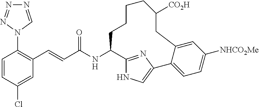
C1=CC(Cl)=CC(C=CC(NC2C3=NC(=CN3)C3=CC=C([NHCO2Me])C=C3CC([CO2H])CCCC2)=O)=C1N1C=NN=N1
